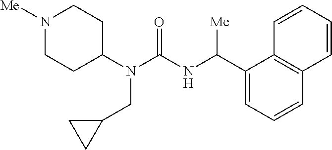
N1([Me])CCC(N(C(NC(C2=CC=CC3=C2C=CC=C3)[Me])=O)CC2CC2)CC1
